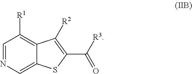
C1=NC=C2C(=C1[R1])C([R2])=C(C([R3])=O)S2
